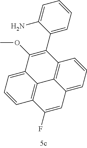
C12=CC=CC3=C1C1=C(C=CC=C1C=C3F)C(C1=CC=CC=C1N)=C2OC
